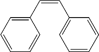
C(=CC1=CC=CC=C1)C1=CC=CC=C1
